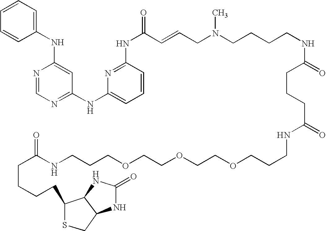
N(C1=CC(NC2=CC=CC(NC(=O)C=CCN(CCCCNC(=O)CCCC(=O)NCCCOCCOCCOCCCNC(CCCCC3SCC4C3NC(=O)N4)=O)C)=N2)=NC=N1)C1=CC=CC=C1
